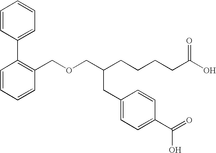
C(OCC(CCCCC(O)=O)CC1=CC=C(C(=O)O)C=C1)C1=C(C2=CC=CC=C2)C=CC=C1
